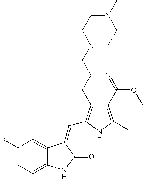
C1(OC)=CC=C2C(=C1)C(=CC1=C(CCCN3CCN(C)CC3)C(C(OCC)=O)=C(C)N1)C(=O)N2
